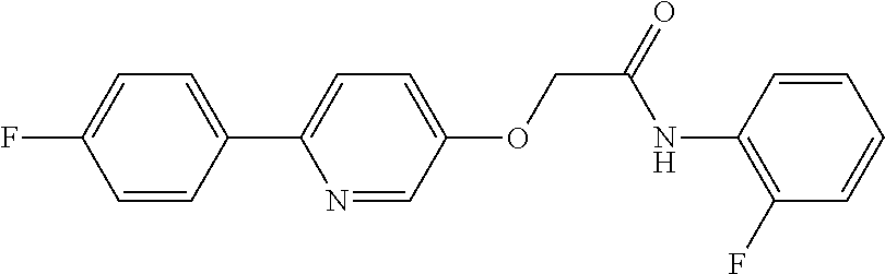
C1(C2=CC=C(OCC(=O)NC3=C(F)C=CC=C3)C=N2)=CC=C(F)C=C1
